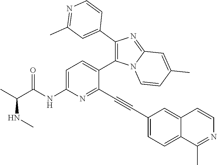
C1=C(NC(C(C)NC)=O)N=C(C#CC2=CC=C3C(=C2)C=CN=C3C)C(C2=C(C3=CC(C)=NC=C3)N=C3N2C=CC(C)=C3)=C1
